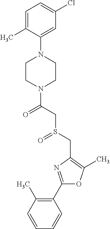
C1(C2=NC(CS(=O)CC(=O)N3CCN(C4=CC(Cl)=CC=C4C)CC3)=C(C)O2)=C(C)C=CC=C1
